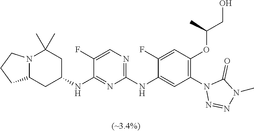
C1(F)=CN=C(NC2=CC(N3N=NN(C)C3=O)=C(OC(CO)C)C=C2F)N=C1NC1CC(C)(C)N2C(C1)CCC2
